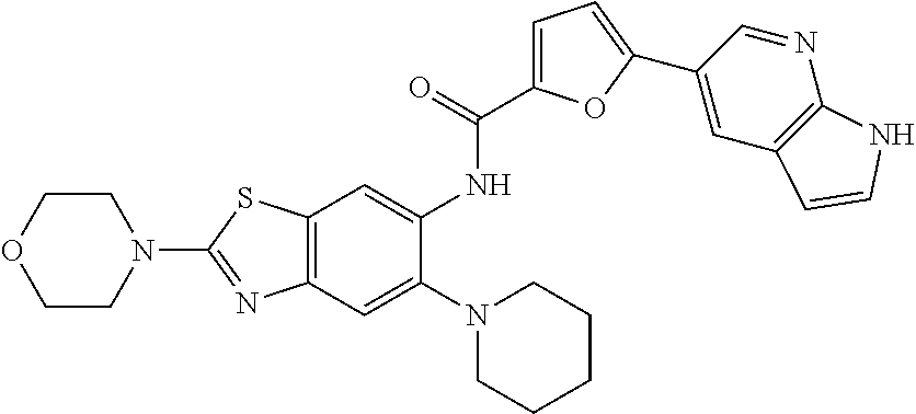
C1OCCN(C2=NC3=C(S2)C=C(NC(=O)C2=CC=C(C4=CC5=C(N=C4)NC=C5)O2)C(N2CCCCC2)=C3)C1
